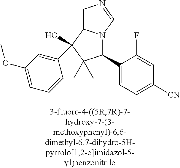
C1=C2N(C=N1)C(C1=CC=C([CN])C=C1F)C(C)(C)C2(O)C1=CC(OC)=CC=C1
